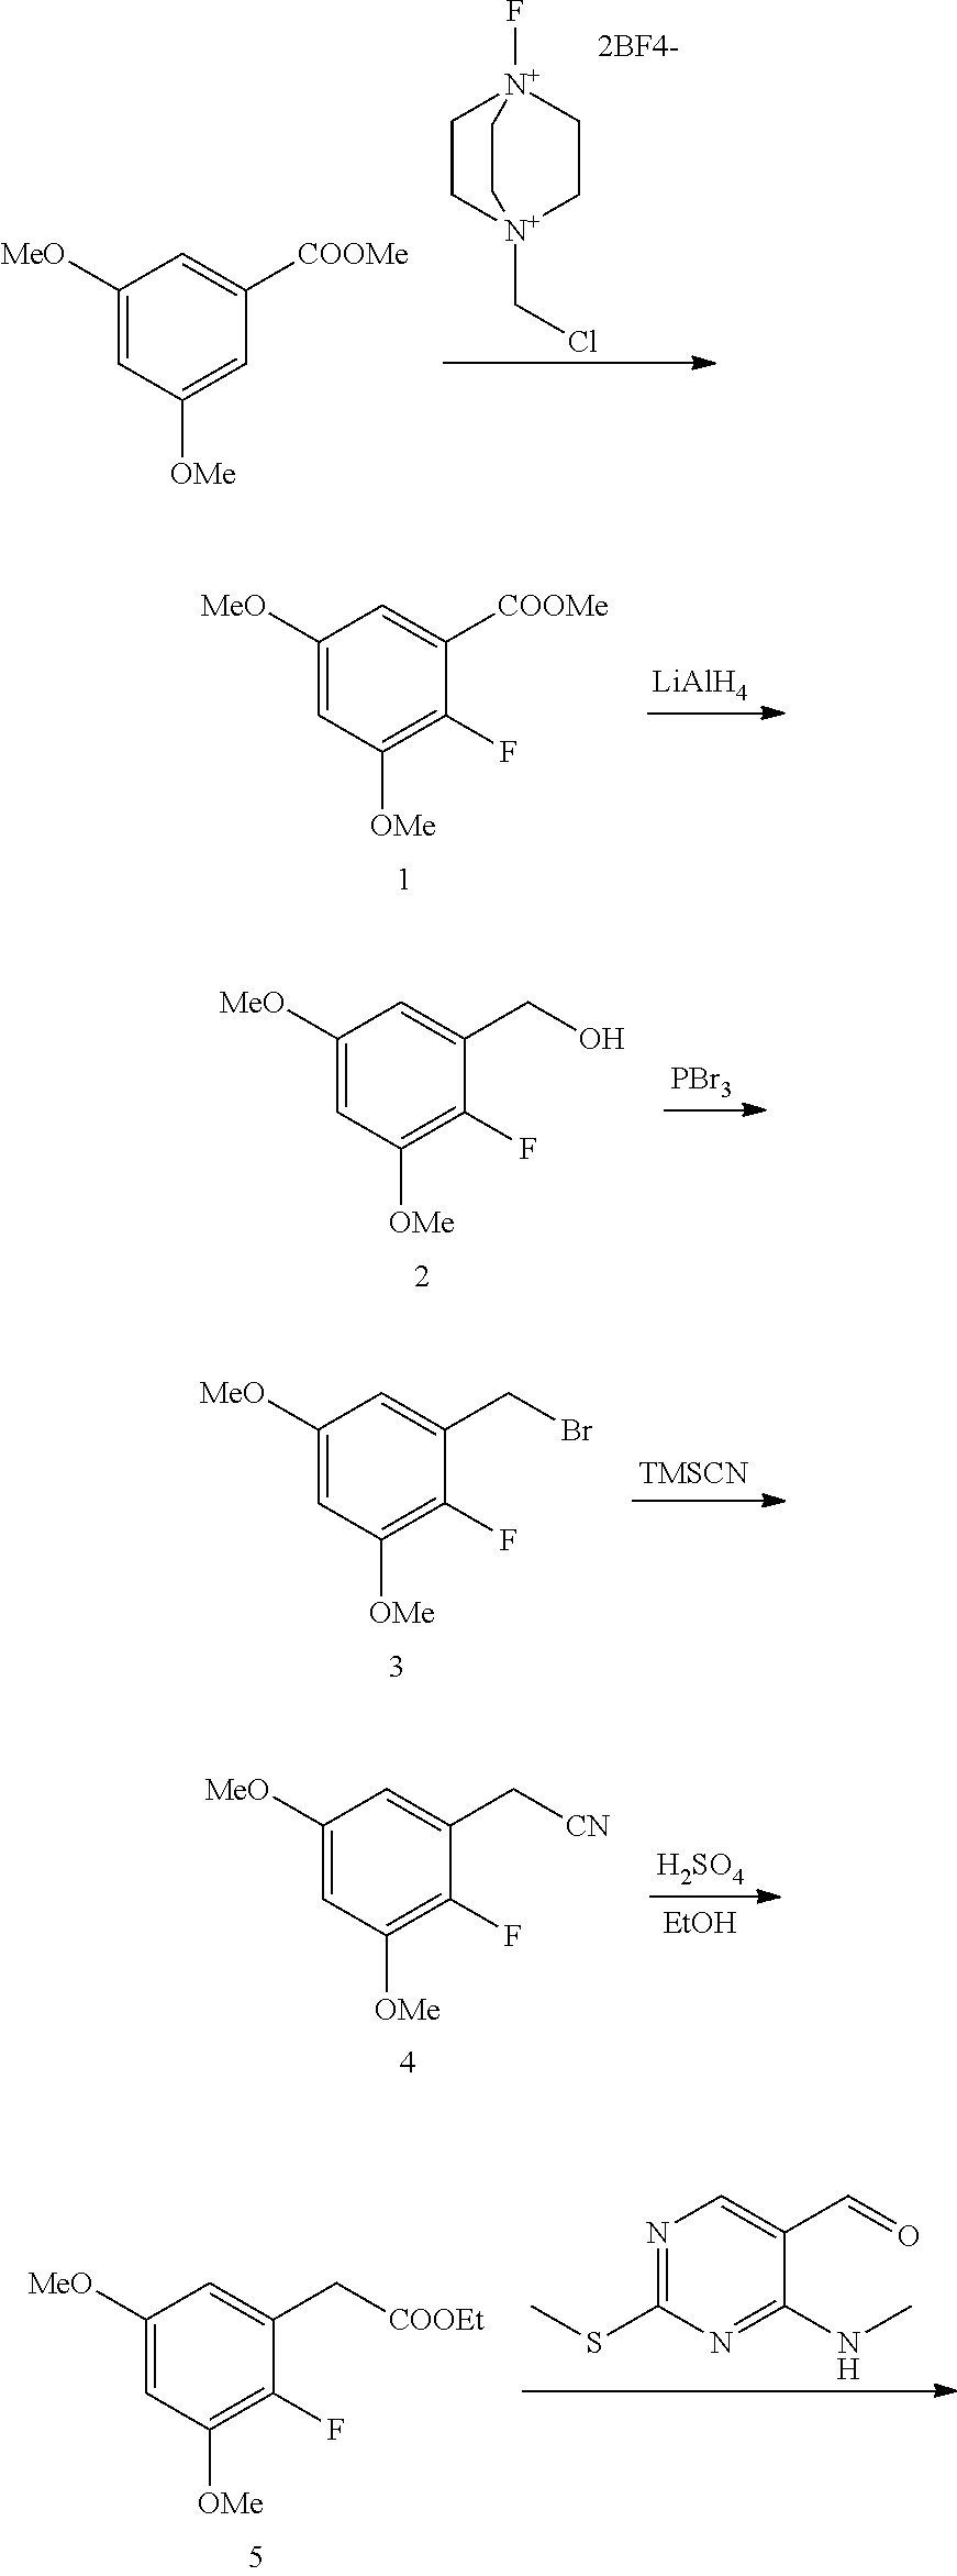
C1C[N+]2(CCl)CC[N+]1(F)CC2.C1([MeO])=CC([OMe])=CC([COOMe])=C1.C1([MeO])=CC([OMe])=C(F)C([COOMe])=C1.[LiAlH4].[PBr3].C1([MeO])=CC([OMe])=C(F)C(CO)=C1.[TMSCN].C1([MeO])=CC([OMe])=C(F)C(CBr)=C1.C1([MeO])=CC([OMe])=C(F)C(C[CN])=C1.[H2SO4].[EtOH].C1([MeO])=CC([OMe])=C(F)C(C[COOEt])=C1.N1=C(SC)N=C(NC)C(C=O)=C1
